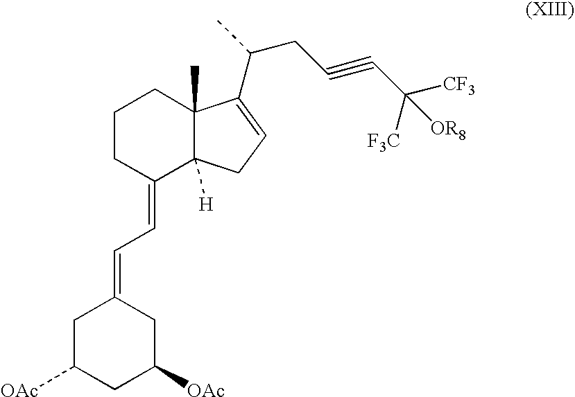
C1C([OAc])CC([OAc])CC1=CC=C1C2([H])C(C)(CCC1)C(C(CC#CC([CF3])([F3C])[OR8])C)=CC2
